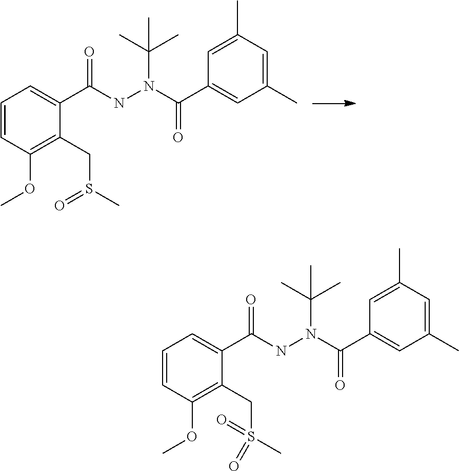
C1=CC(OC)=C(CS(C)=O)C(C(=O)NN(C(C2=CC(C)=CC(C)=C2)=O)C(C)(C)C)=C1.C1=CC(OC)=C(CS(C)(=O)=O)C(C(=O)NN(C(C2=CC(C)=CC(C)=C2)=O)C(C)(C)C)=C1
